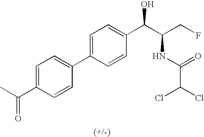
C1=C(C2=CC=C(C(C)=O)C=C2)C=CC(C(C(CF)NC(=O)C(Cl)Cl)O)=C1
